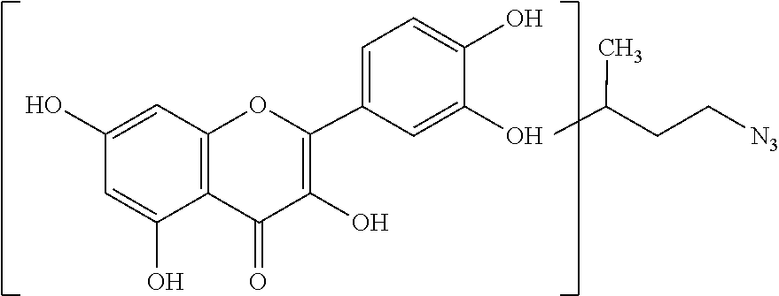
C1=C(O)C2=C(C=C1O)OC(C1=CC=C(O)C(O)=C1)=C(O)C2=O.C(C)(CC[N3])C
